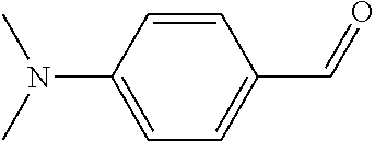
C1=C(C=O)C=CC(N(C)C)=C1
